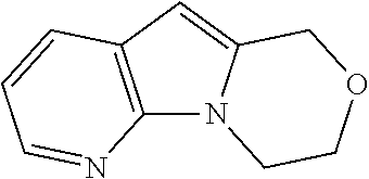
C12=C(C=C3N1CCOC3)C=CC=N2
